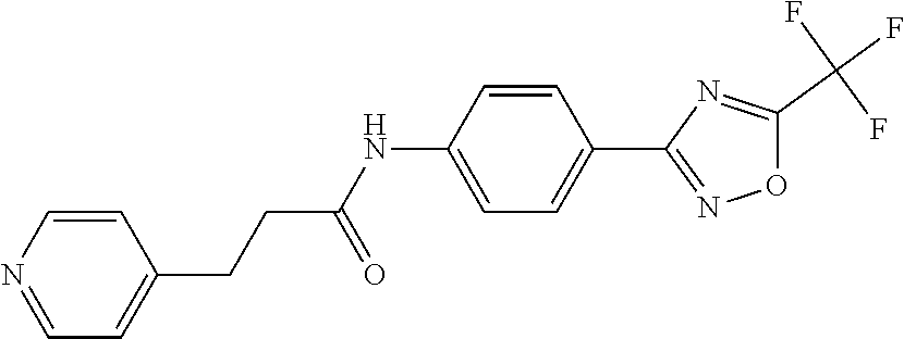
C1=C(NC(CCC2=CC=NC=C2)=O)C=CC(C2=NOC(C(F)(F)F)=N2)=C1
